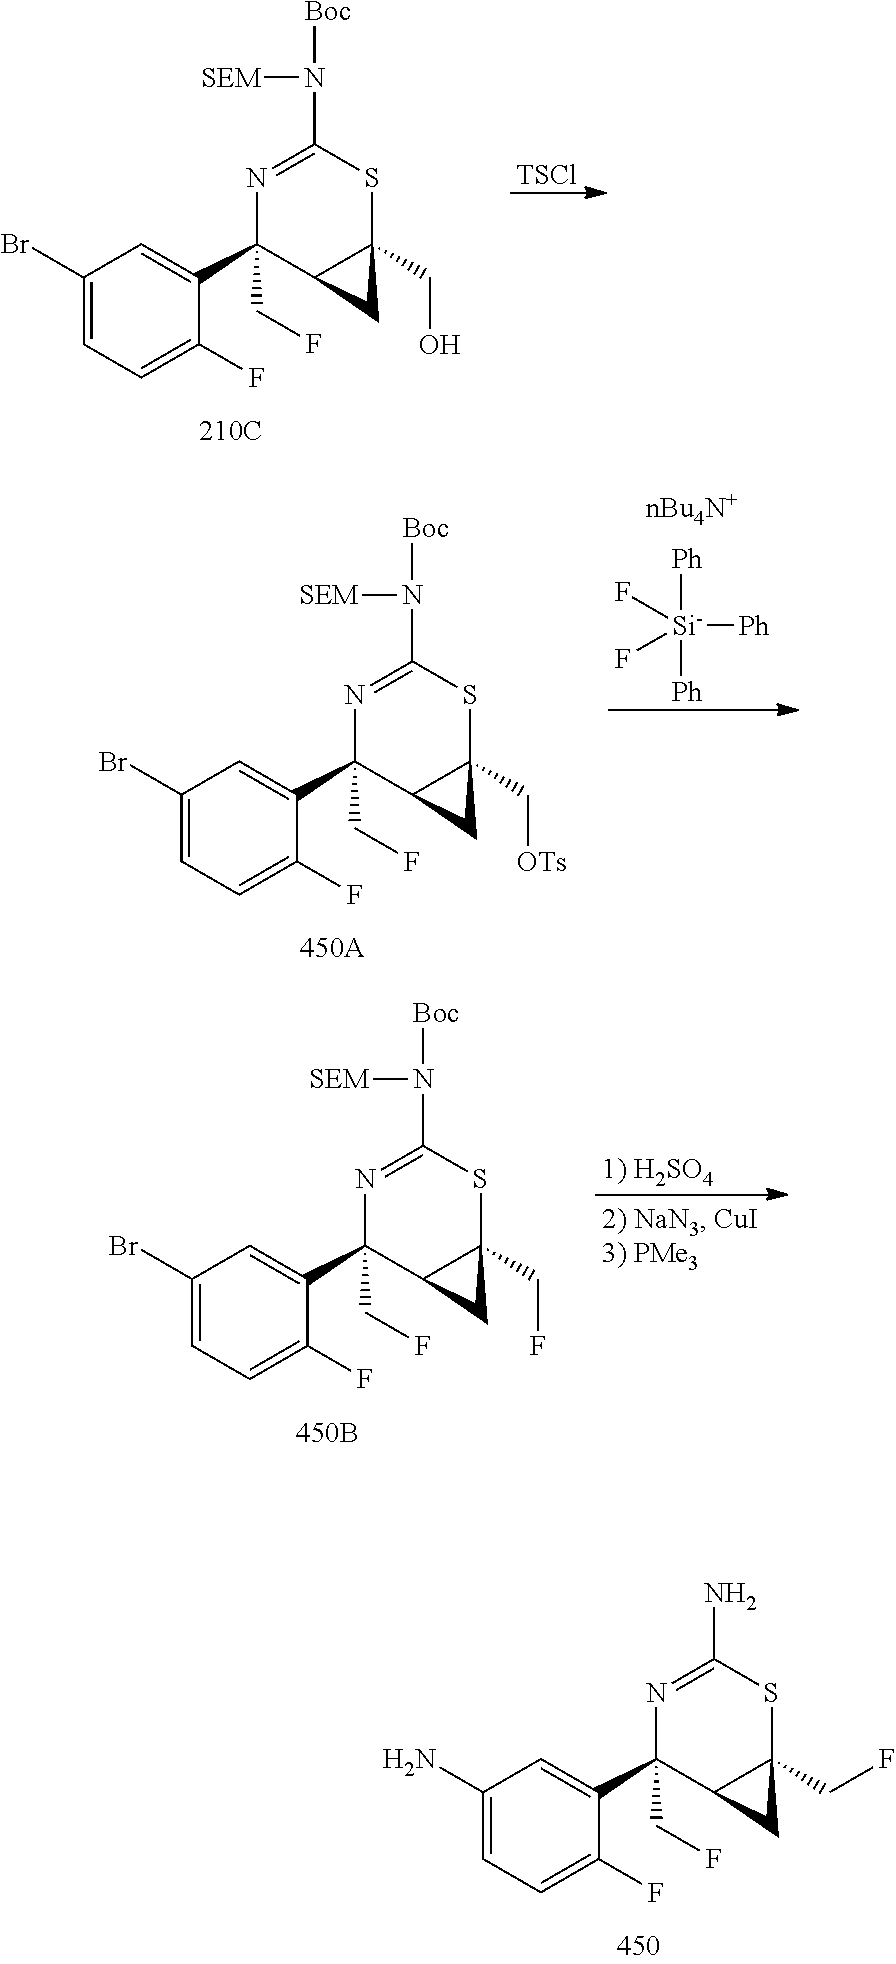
C1(Br)=CC=C(F)C(C2(CF)C3C(CO)(SC(N([SEM])[Boc])=N2)C3)=C1.[TSCl].C1(Br)=CC=C(F)C(C2(CF)C3C(C[OTs])(SC(N([SEM])[Boc])=N2)C3)=C1.[Ph][Si]([Ph])([Ph])(F)F.[nBu4N+].C1(Br)=CC=C(F)C(C2(CF)C3C(CF)(SC(N([SEM])[Boc])=N2)C3)=C1.C1(N)=CC=C(F)C(C2(CF)C3C(CF)(SC(N)=N2)C3)=C1
